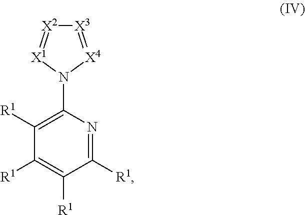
[X3]1=[X4]N(C2=C([R1])C([R1])=C([R1])C([R1])=N2)[X1]=[X2]1
